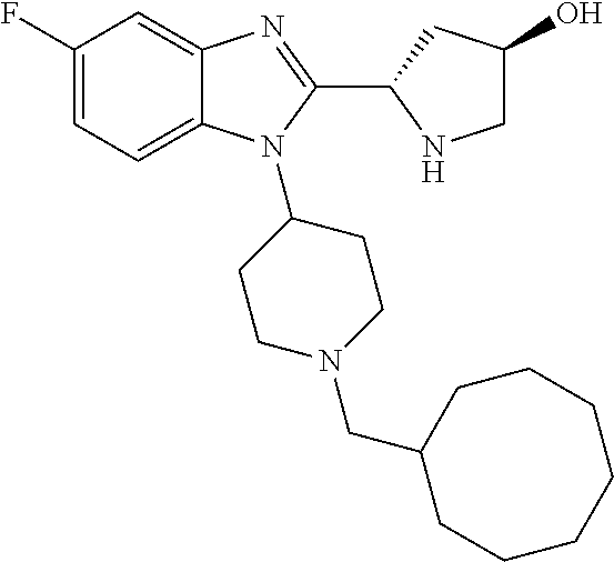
C1(F)=CC=C2C(=C1)N=C(C1NCC(O)C1)N2C1CCN(CC2CCCCCCC2)CC1
